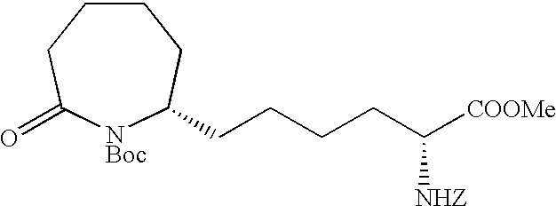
C1CCC(=O)[NBoc]C(CCCCC([COOMe])[NHZ])C1
